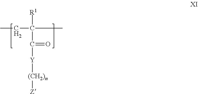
CCC(C)([R1])C([Y][(CH2)n][Z])=O
